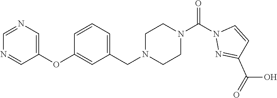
C1=NC=C(OC2=CC(CN3CCN(C(N4N=C(C(=O)O)C=C4)=O)CC3)=CC=C2)C=N1
